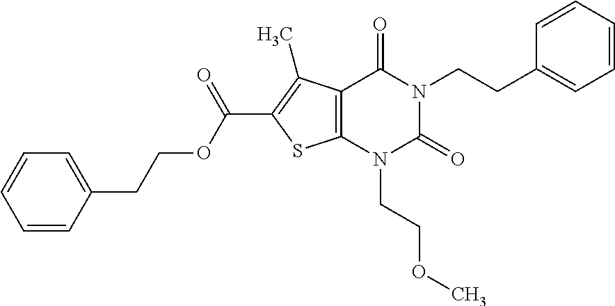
C12=C(N(CCOC)C(=O)N(CCC3=CC=CC=C3)C1=O)SC(C(OCCC1=CC=CC=C1)=O)=C2C
